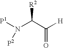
[P1]N(C(C([H])=O)[R2])[P2]
